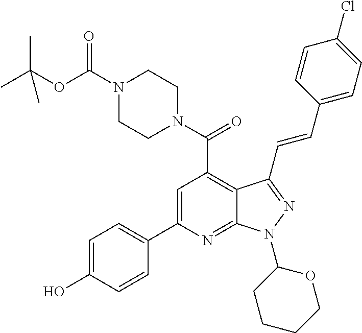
C1=C(C2=CC=C(O)C=C2)N=C2C(=C1C(N1CCN(C(OC(C)(C)C)=O)CC1)=O)C(C=CC1=CC=C(Cl)C=C1)=NN2C1CCCCO1
